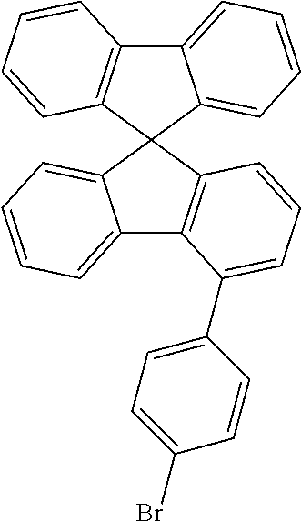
C12=CC=CC=C1C1(C3=C2C=CC=C3)C2=C(C3=CC=CC=C31)C(C1=CC=C(Br)C=C1)=CC=C2
